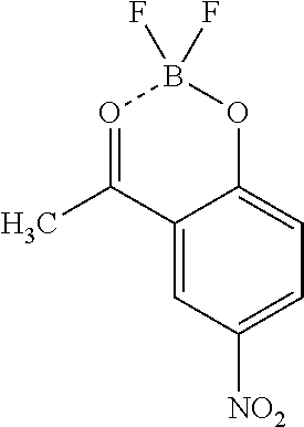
C12=CC([NO2])=CC=C1OB(F)(F)O=C2C
